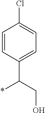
C1=CC(C(CO)*)=CC=C1Cl
